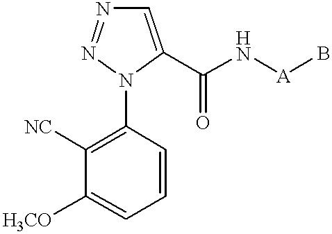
C1=C(C(N[A]B)=O)N(C2=C([NC])C([H3CO])=CC=C2)N=N1
